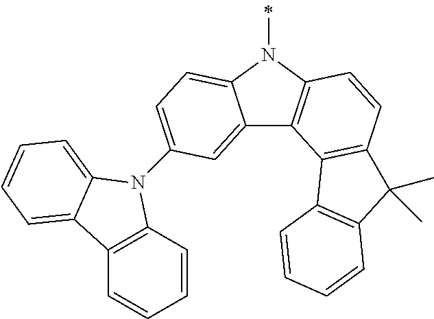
C12=CC(N3C4=C(C=CC=C4)C4=CC=CC=C34)=CC=C1N(C)C1=C2C2=C(C=C1)C(C)(C)C1=C2C=CC=C1
